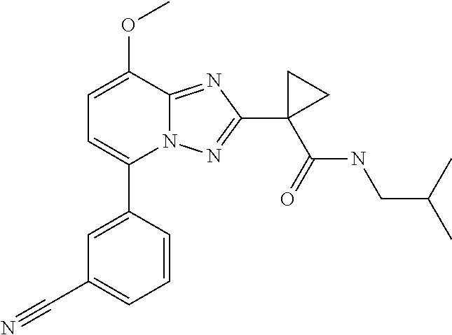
C1(C2=CC=C(OC)C3=NC(C4(C(NCC(C)C)=O)CC4)=NN23)=CC(C#N)=CC=C1
